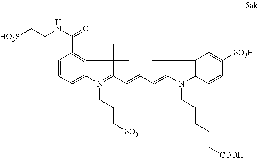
C1=CC=C2C(=C1C(=O)NCC[HO3S])C(C)(C)C(C=CC=C1N(CCCCC[COOH])C3=C(C=C([SO3H])C=C3)C1(C)C)=N2CCC[SO3-]
